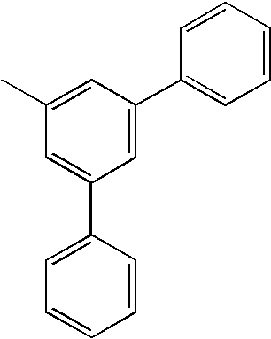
C1=CC(C2=CC(C3=CC=CC=C3)=CC(C)=C2)=CC=C1
